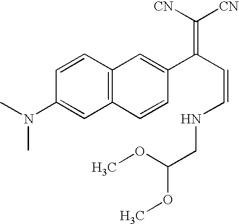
C1=CC2=C(C=C1N(C)C)C=CC(C(C=CNCC(OC)OC)=C([CN])[CN])=C2
